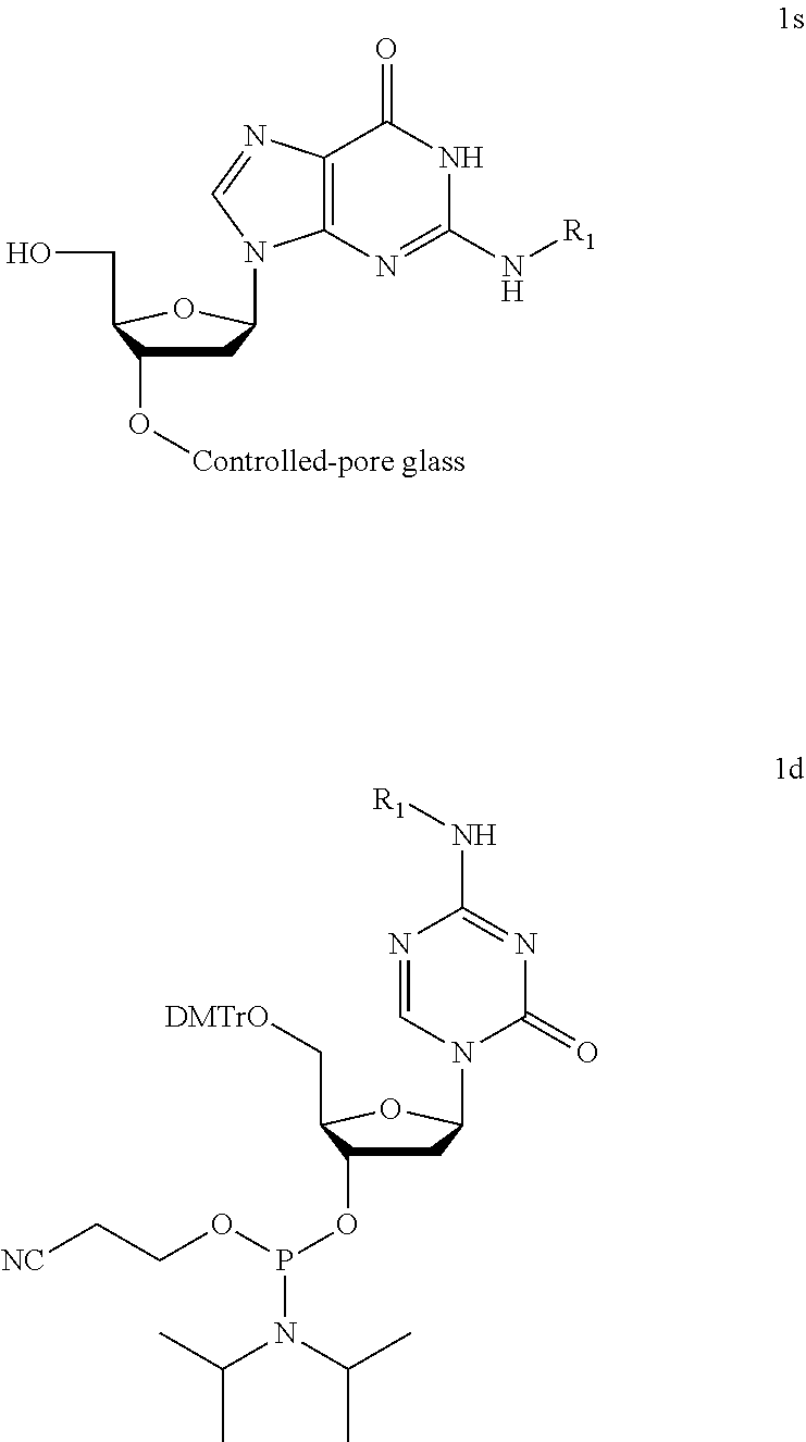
OCC1C(O[Controlled-pore glass])CC(N2C3=C(N=C2)C(=O)NC(N[R1])=N3)O1.[DMTrO]CC1C(OP(OCC[NC])N(C(C)C)C(C)C)CC(N2C=NC(N[R1])=NC2=O)O1
